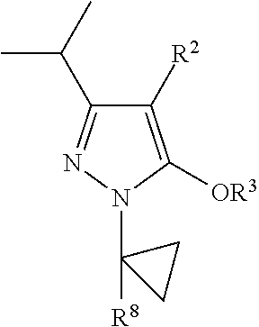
C1([R2])=C([OR3])N(C2([R8])CC2)N=C1C(C)C
